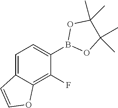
C1(B2OC(C)(C)C(C)(C)O2)=CC=C2C(=C1F)OC=C2
